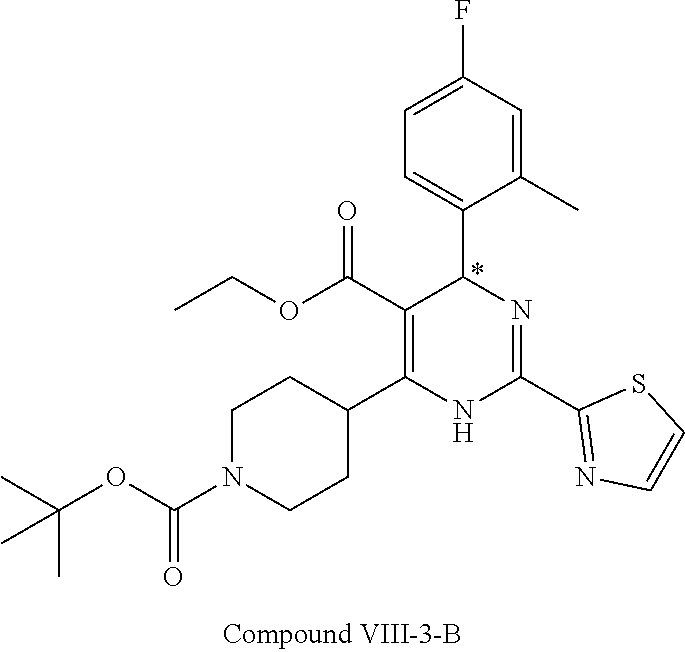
C1=C(C)C(C2N=C(C3=NC=CS3)NC(C3CCN(C(OC(C)(C)C)=O)CC3)=C2C(OCC)=O)=CC=C1F
